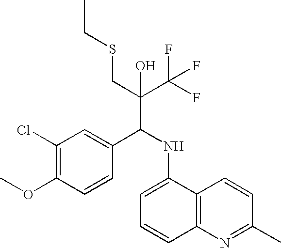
C1(Cl)=C(OC)C=CC(C(NC2=CC=CC3=C2C=CC(C)=N3)C(C(F)(F)F)(CSCC)O)=C1
